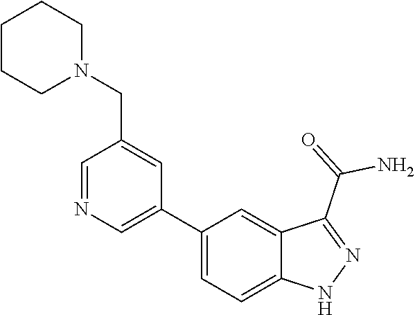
C1(C2=CN=CC(CN3CCCCC3)=C2)=CC=C2C(=C1)C(C(=O)N)=NN2
